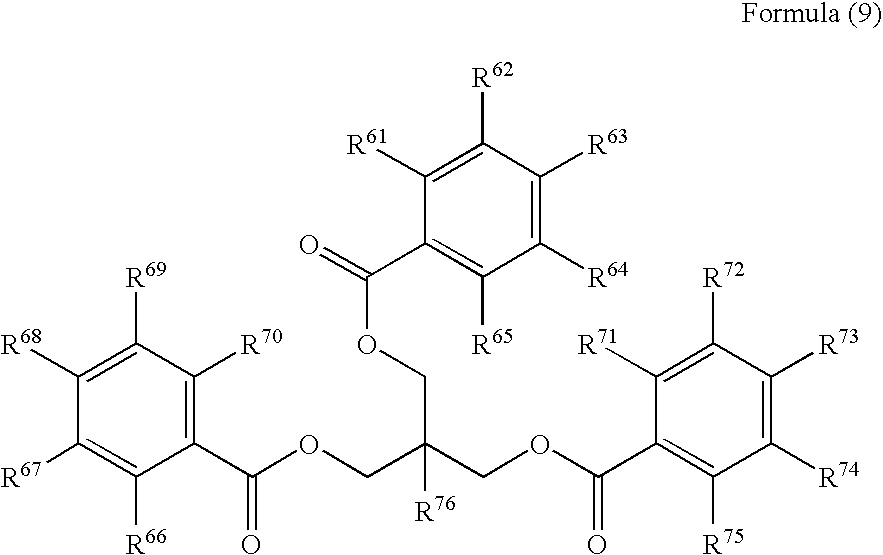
C1(C(OCC(COC(C2=C([R75])C([R74])=C([R73])C([R72])=C2[R71])=O)([R76])COC(=O)C2=C([R65])C([R64])=C([R63])C([R62])=C2[R61])=O)=C([R70])C([R69])=C([R68])C([R67])=C1[R66]
